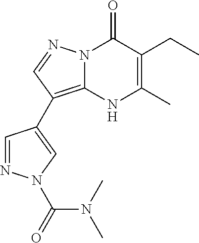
N12C(=C(C3=CN(C(=O)N(C)C)N=C3)C=N1)[NH]C(C)=C(CC)C2=O
